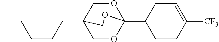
C(CCCC)C12COC(C3CC=C([CF3])CC3)(OC1)OC2
